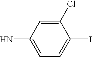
IC1=CC=C(N)C=C1Cl
